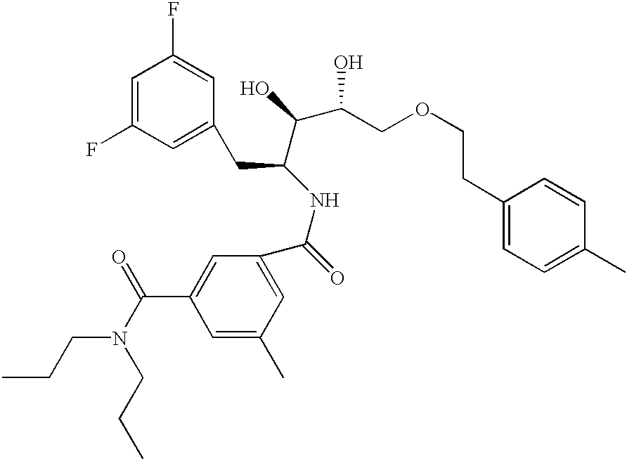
C1=C(C)C=C(C(=O)NC(C(O)C(COCCC2=CC=C(C)C=C2)O)CC2=CC(F)=CC(F)=C2)C=C1C(N(CCC)CCC)=O
